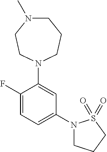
C1(F)=CC=C(N2CCCS2(=O)=O)C=C1N1CCCN(C)CC1
